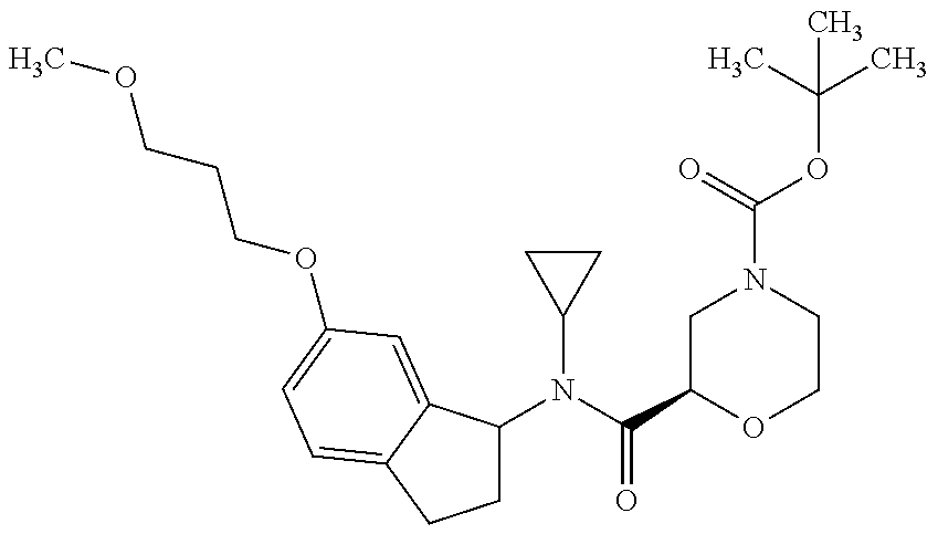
C1C(N(C(C2OCCN(C(=O)OC(C)(C)C)C2)=O)C2CC2)C2=CC(OCCCOC)=CC=C2C1
